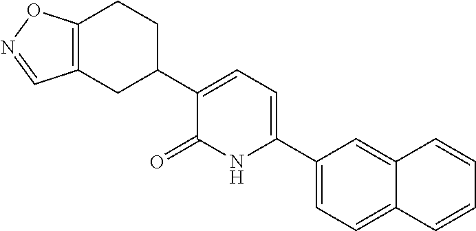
C1(C2=CC=C(C3CC4=C(CC3)ON=C4)C(=O)N2)=CC=C2C(=C1)C=CC=C2
